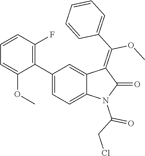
C1(C2=C(F)C=CC=C2OC)=CC=C2C(=C1)C(=C(C1=CC=CC=C1)OC)C(=O)N2C(CCl)=O
